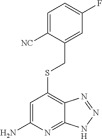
C1=C([NC])C(CSC2=C3C(=NC(N)=C2)NN=N3)=CC(F)=C1
